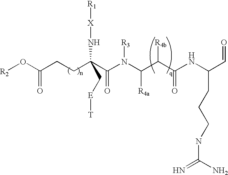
[R2]OC(CCC(C(N(C(C([R4b])C(=O)NC(C=O)CCCNC(=N)N)[R4a])[R3])=O)(C[E][T])N[X][R1])=O
